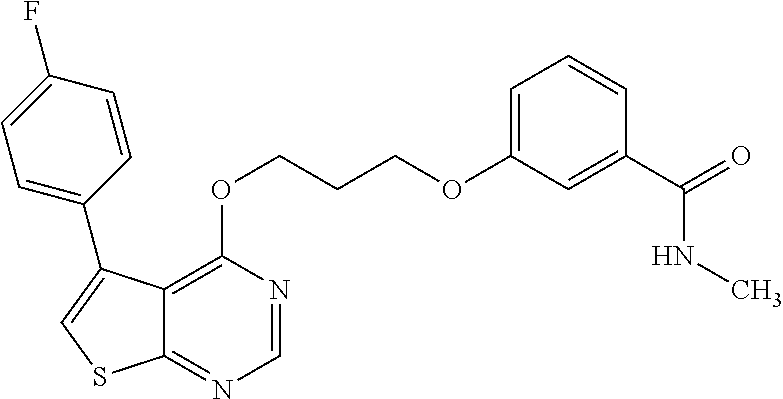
C12=C(OCCCOC3=CC=CC(C(NC)=O)=C3)N=CN=C1SC=C2C1=CC=C(F)C=C1
